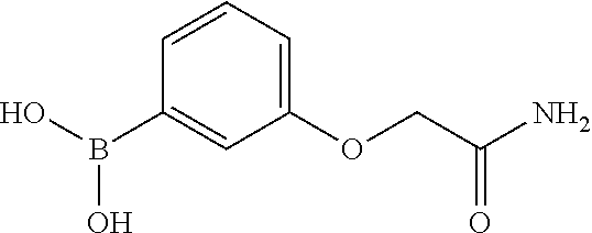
C1=CC=C(OCC(N)=O)C=C1B(O)O
